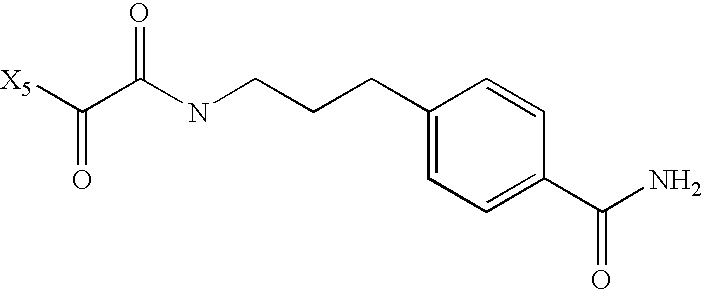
[X5]C(C(NCCCC1=CC=C(C(N)=O)C=C1)=O)=O
